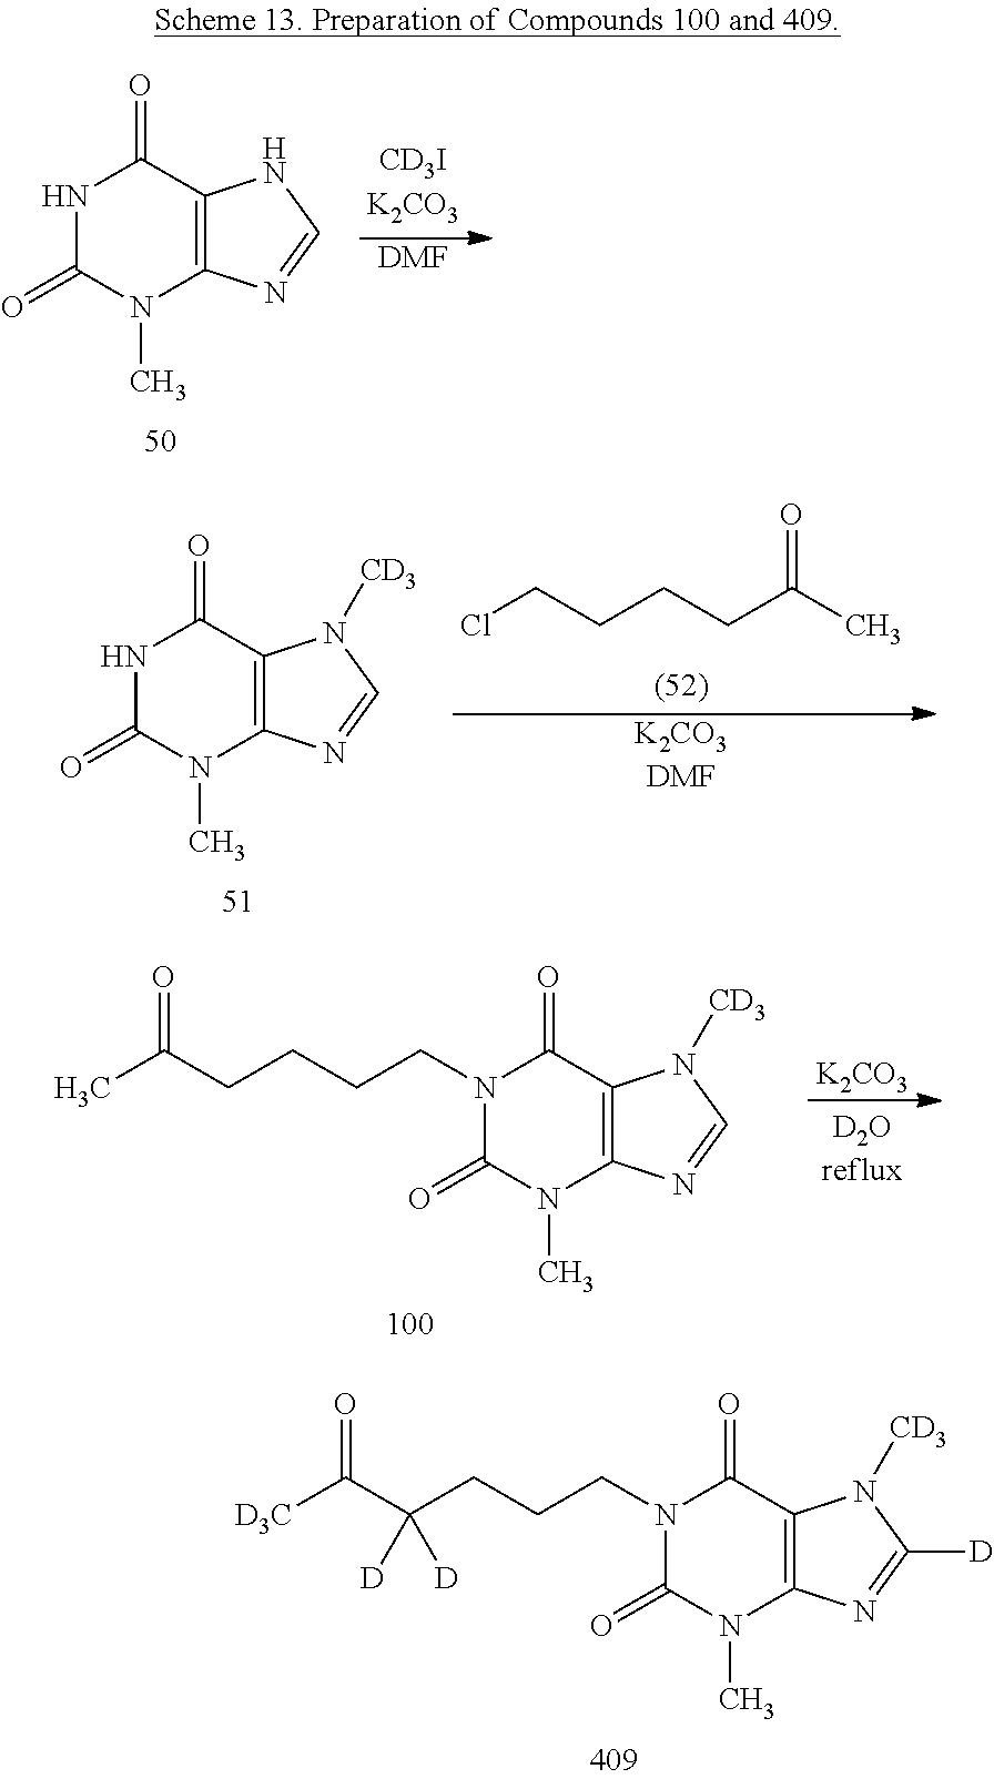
N1C(=O)N(C)C2=C(C1=O)NC=N2.[DMF].N1C(=O)N(C)C2=C(C1=O)N([CD3])C=N2.ClCCCCC(C)=O.[K2CO3DMF].C1(=O)N(C)C2=C(C(=O)N1CCCC(C([D3C])=O)([D])[D])N([CD3])C([D])=N2.[K2CO3].C1(=O)N(C)C2=C(C(=O)N1CCCCC(C)=O)N([CD3])C=N2
